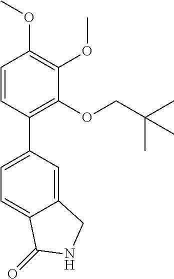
C12=CC(C3=C(OCC(C)(C)C)C(OC)=C(OC)C=C3)=CC=C1C(=O)NC2
